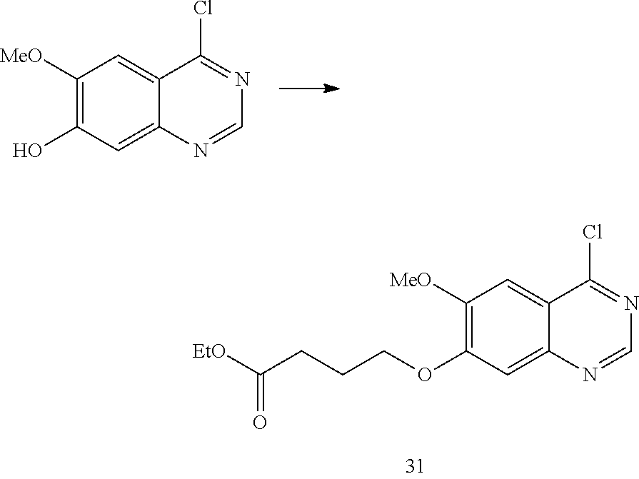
C1([MeO])=C(O)C=C2C(=C1)C(Cl)=NC=N2.C1([MeO])=C(OCCCC([EtO])=O)C=C2C(=C1)C(Cl)=NC=N2
